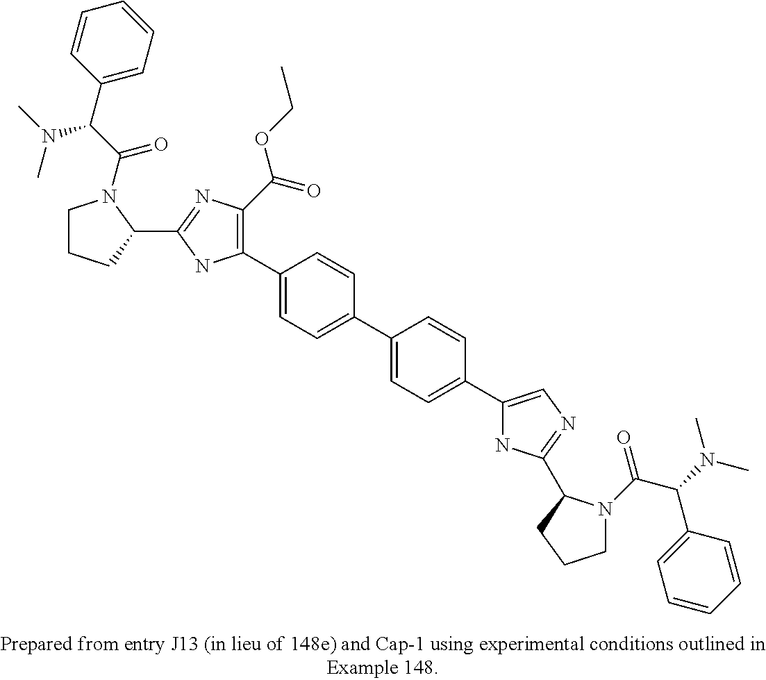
C1(C2=CC=C(C3=CC=C(C4=CN=C(C5N(C(=O)C(C6=CC=CC=C6)N(C)C)CCC5)N4)C=C3)C=C2)=C(C(=O)OCC)N=C(C2N(C(C(N(C)C)C3=CC=CC=C3)=O)CCC2)N1
